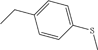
C1=CC(SC)=CC=C1CC
